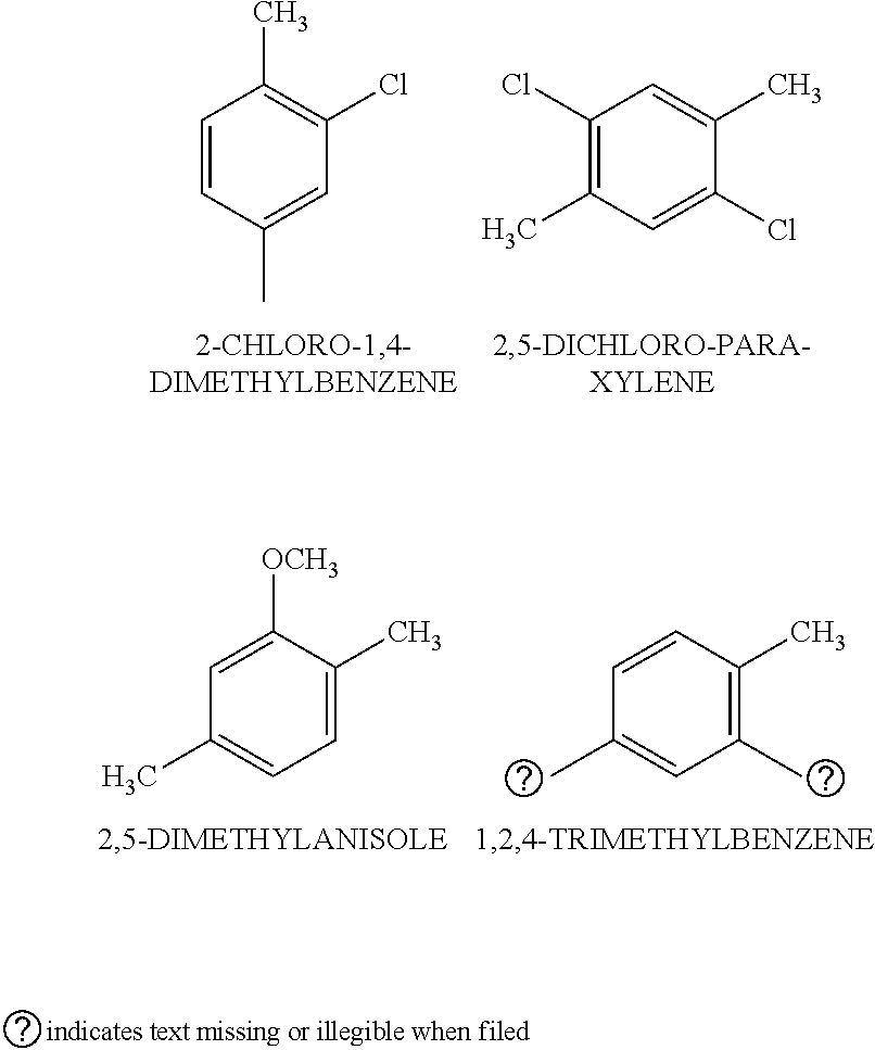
C1=CC(C)=CC(Cl)=C1C.C1(Cl)=C(C)C=C(Cl)C(C)=C1.C1=C([OCH3])C(C)=CC=C1C.C1=CC(C)=C(C)C=C1C
